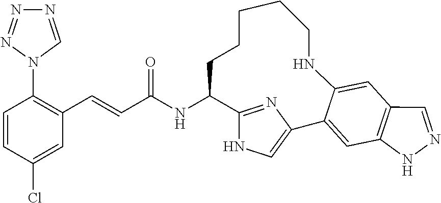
C(C(NC1C2=NC(=CN2)C2=CC3=C(C=C2NCCCCC1)C=NN3)=O)=CC1=C(N2C=NN=N2)C=CC(Cl)=C1
